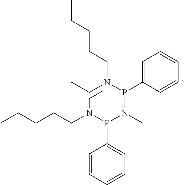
C(CN(P(N(C)P(N(CC)CCCCC)C1=CC=CC=C1)C1=CC=CC=C1)CC)CCC
